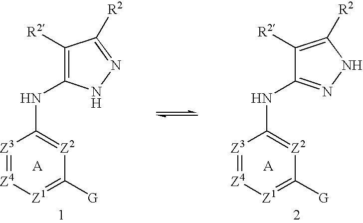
C1([R2])=C(NC2=[Z2]C([G])=[Z1][Z4]=[Z3]2)NN=C1[R2].C1([R2])=C([R2])NN=C1NC1=[Z2]C([G])=[Z1][Z4]=[Z3]1
